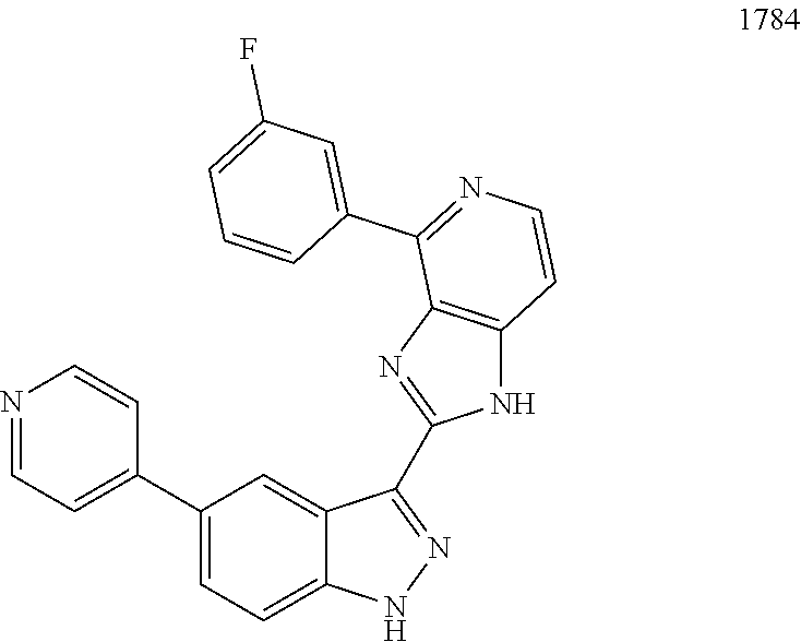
N1=CC=C(C2=CC=C3C(=C2)C(C2=NC4=C(N2)C=CN=C4C2=CC(F)=CC=C2)=NN3)C=C1
